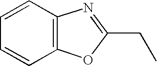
C1=CC2=C(C=C1)N=C(CC)O2
